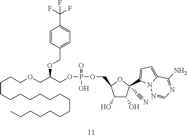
O(C(COCCCCCCCCCCCCCCCCCC)COP(=O)(O)OCC1C(O)C(O)C(C2=CC=C3N2N=CN=C3N)(C#N)O1)CC1=CC=C(C(F)(F)F)C=C1
